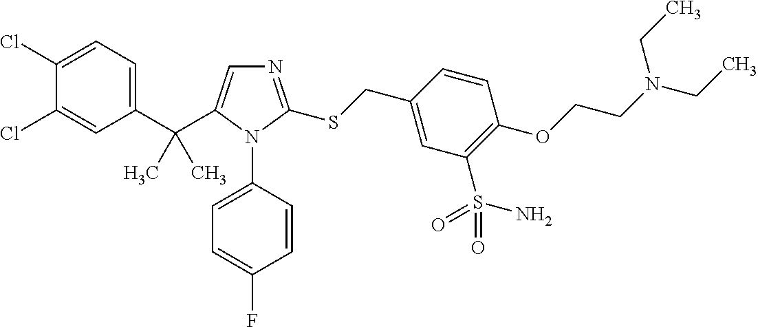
C1(C(C)(C)C2=CN=C(SCC3=CC(S(=O)(N)=O)=C(OCCN(CC)CC)C=C3)N2C2=CC=C(F)C=C2)=CC=C(Cl)C(Cl)=C1
